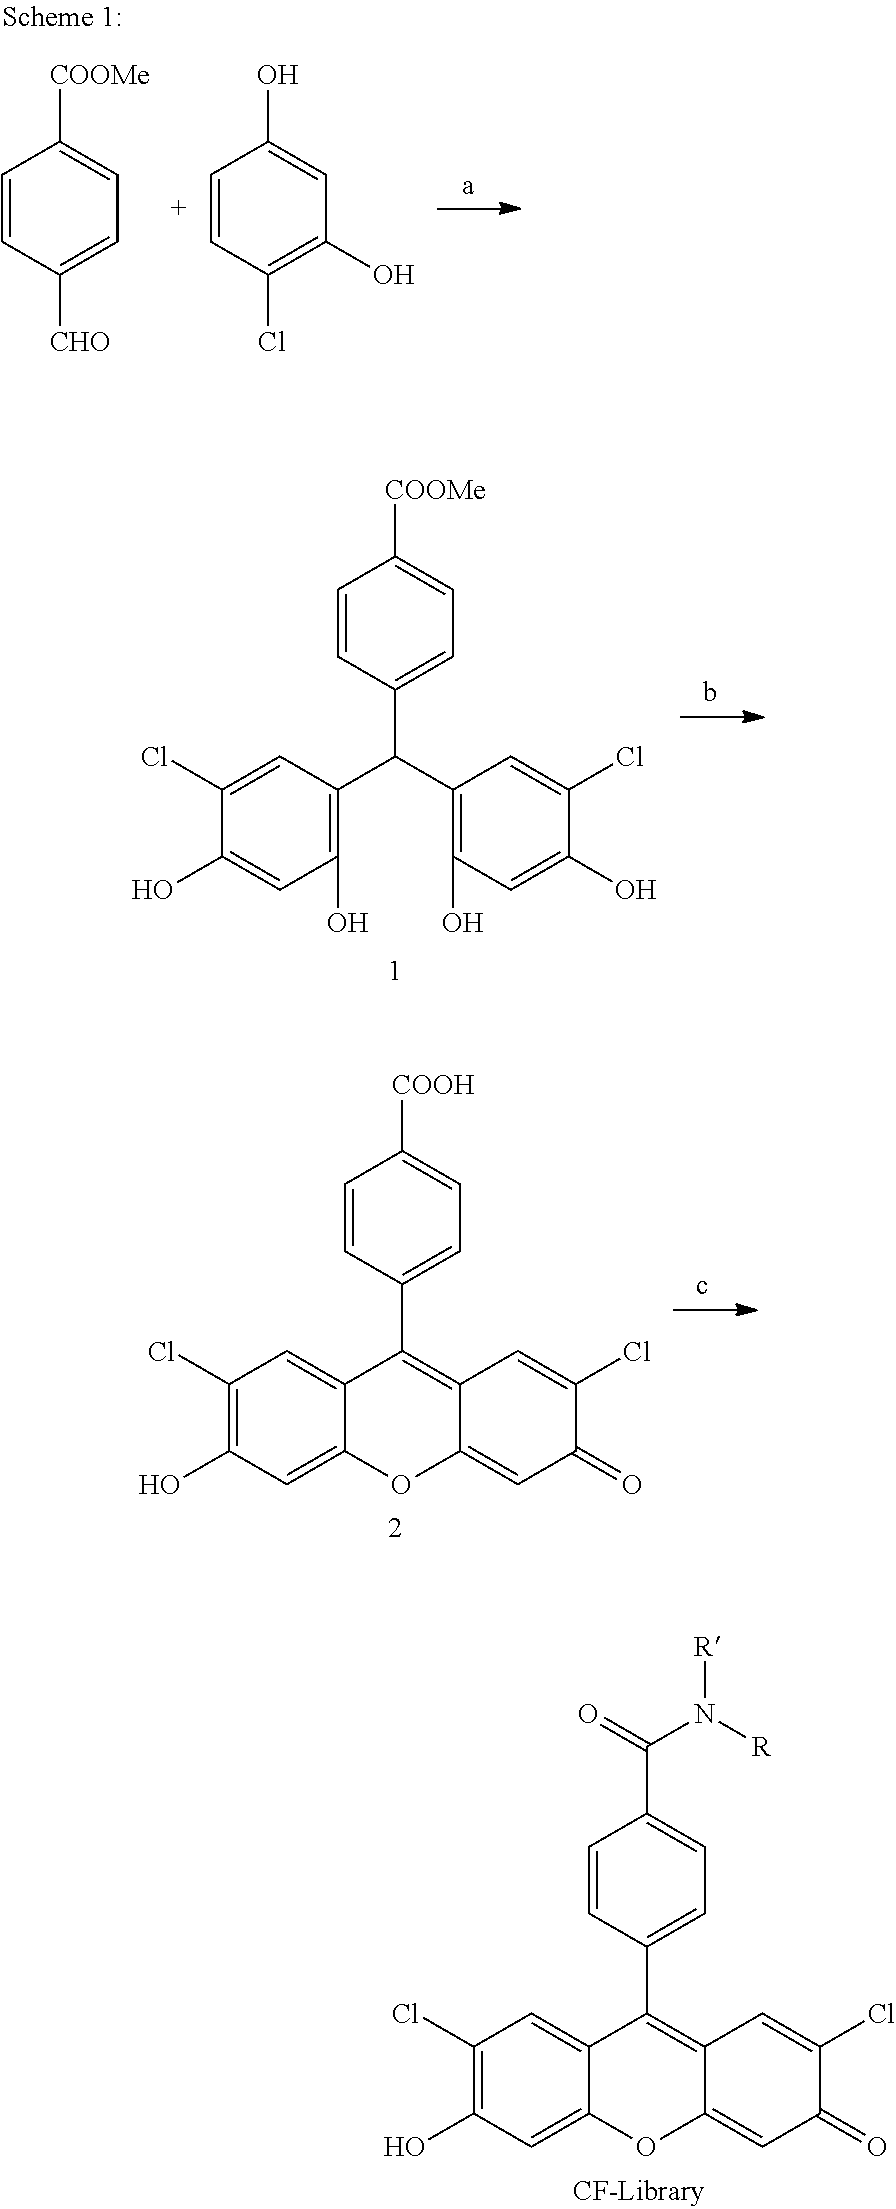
C1(Cl)=C(O)C=C2C(=C1)C(C1=CC=C(C(N([R])[R])=O)C=C1)=C1C(=CC(=O)C(Cl)=C1)O2.C1=CC([CHO])=CC=C1[COOMe].C1=CC(Cl)=C(O)C=C1O.C1(Cl)=CC(C(C2=C(O)C=C(O)C(Cl)=C2)C2=CC=C([COOMe])C=C2)=C(O)C=C1O.C1(Cl)=C(O)C=C2C(=C1)C(C1=CC=C([COOH])C=C1)=C1C(=CC(=O)C(Cl)=C1)O2
